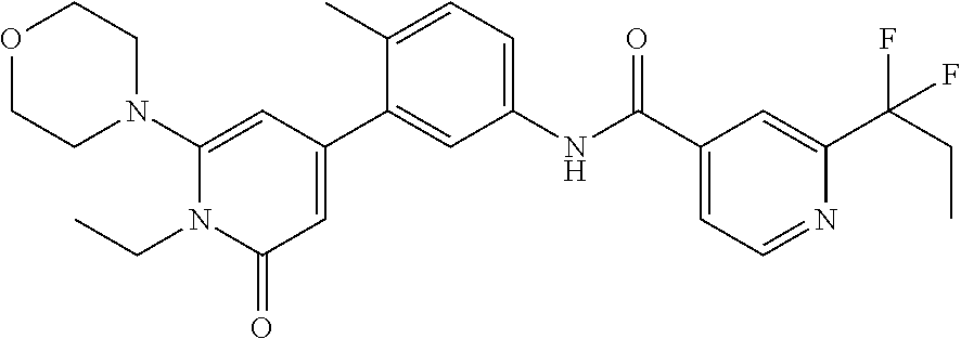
O1CCN(C2=CC(C3=CC(NC(C4=CC=NC(C(CC)(F)F)=C4)=O)=CC=C3C)=CC(=O)N2CC)CC1
